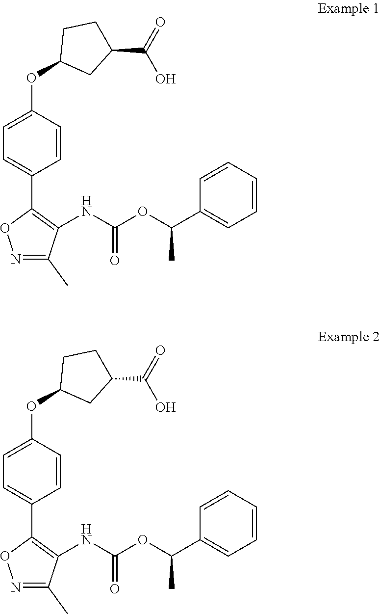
C1=C(OC2CC(C(O)=O)CC2)C=CC(C2=C(NC(OC(C3=CC=CC=C3)C)=O)C(C)=NO2)=C1.C1=C(OC2CC(C(O)=O)CC2)C=CC(C2=C(NC(OC(C3=CC=CC=C3)C)=O)C(C)=NO2)=C1
